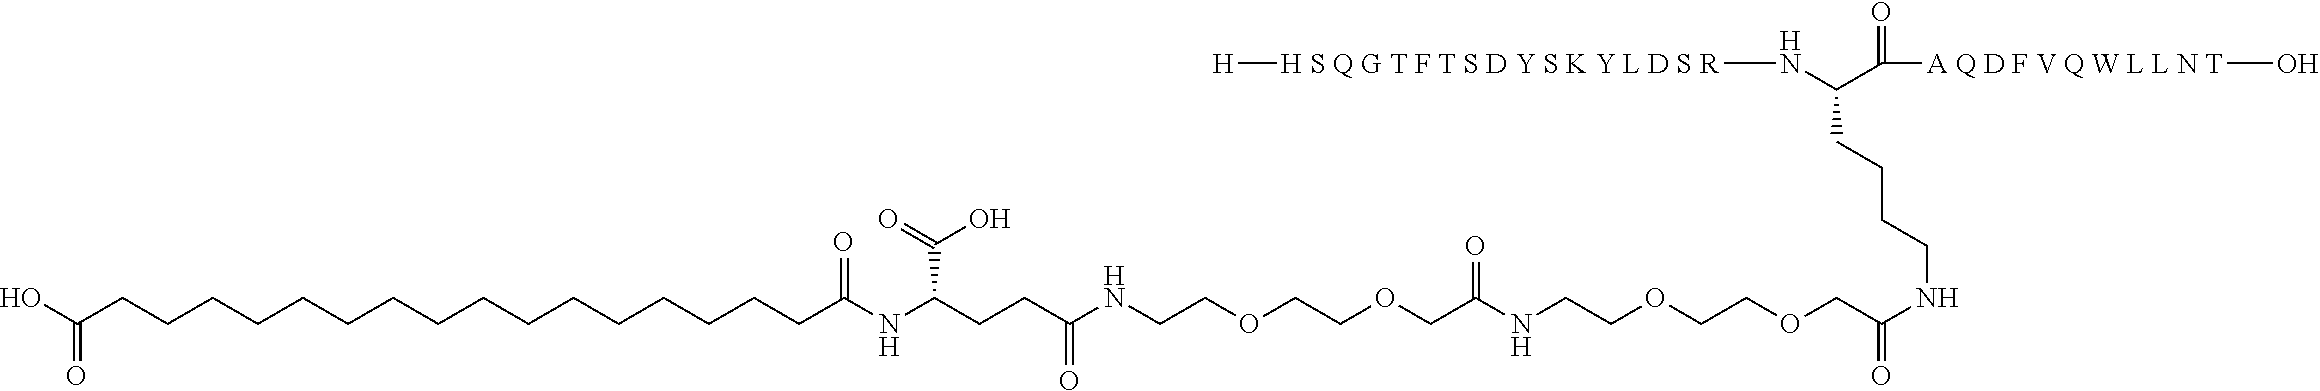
C(CCCCNC(=O)COCCOCCNC(COCCOCCNC(CCC(NC(CCCCCCCCCCCCCCCCC(O)=O)=O)C(O)=O)=O)=O)(C(=O)[A Q D F V Q W L L N T]O)N[H S Q G T F T S D Y S K Y L D S R][H]
